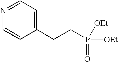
N1=CC=C(CCP(=O)([OEt])[OEt])C=C1
